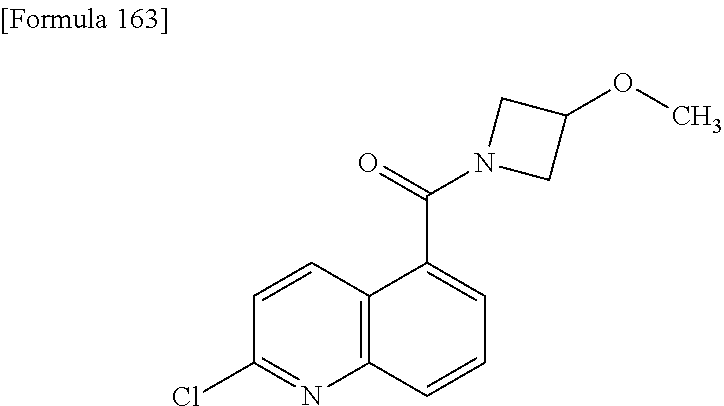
C1(Cl)=NC2=C(C=C1)C(C(=O)N1CC(OC)C1)=CC=C2
